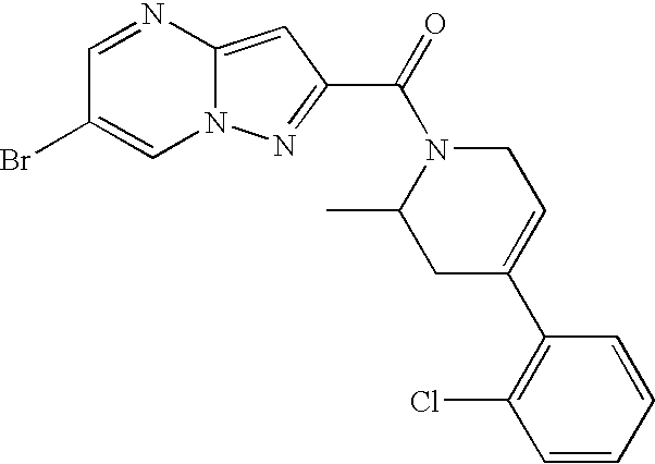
C1=NC2=CC(C(=O)N3C(C)CC(C4=C(Cl)C=CC=C4)=CC3)=NN2C=C1Br
